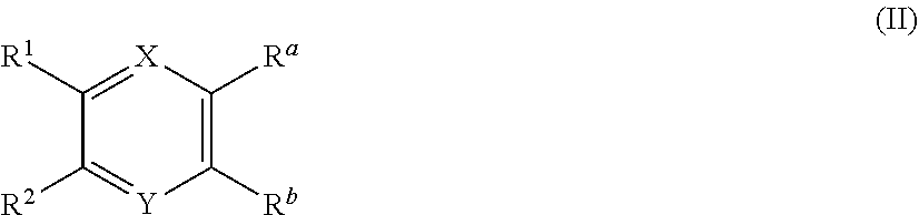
C1([R1])=[X]C([Ra])=C([Rb])[Y]=C1[R2]
